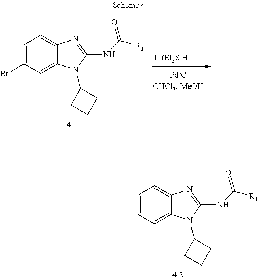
C1=C2C(=CC=C1)N=C(NC([R1])=O)N2C1CCC1.C1=C2C(=CC=C1Br)N=C(NC([R1])=O)N2C1CCC1
